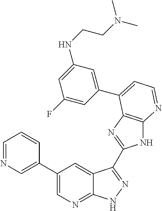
C1=NC=C(C2=CN=C3C(=C2)C(C2=NC4=C(N2)N=CC=C4C2=CC(NCCN(C)C)=CC(F)=C2)=NN3)C=C1
